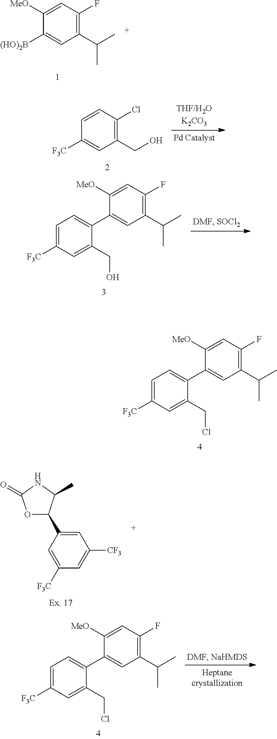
C1(C(C)C)=C(F)C=C([MeO])C([(HO)2B])=C1.C1(CO)=C(Cl)C=CC([F3C])=C1.C1(CO)=CC([F3C])=CC=C1C1=CC(C(C)C)=C(F)C=C1[MeO].C1(CCl)=CC([F3C])=CC=C1C1=CC(C(C)C)=C(F)C=C1[MeO].C1=C(C2OC(=O)NC2C)C=C([F3C])C=C1[CF3].C1(CCl)=CC([F3C])=CC=C1C1=CC(C(C)C)=C(F)C=C1[MeO]
